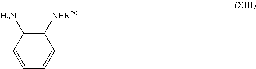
C1([NHR20])=C(N)C=CC=C1
